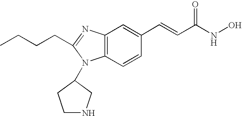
C12=C(C=CC(C=CC(=O)NO)=C1)N(C1CNCC1)C(CCCC)=N2
